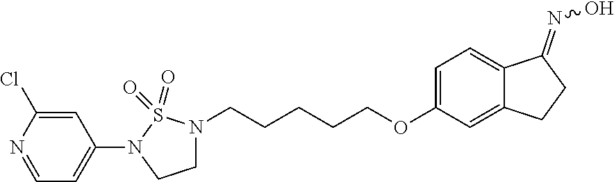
C1(N2CCN(CCCCCOC3=CC=C4C(=C3)CCC4=NO)S2(=O)=O)=CC=NC(Cl)=C1
